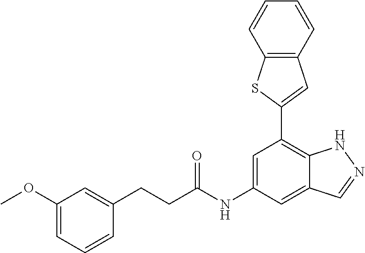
C12=C(C=CC=C1)C=C(C1=C3C(=CC(NC(=O)CCC4=CC(OC)=CC=C4)=C1)C=NN3)S2
